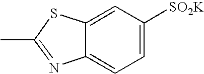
C12=CC([SO2K])=CC=C1N=C(C)S2
